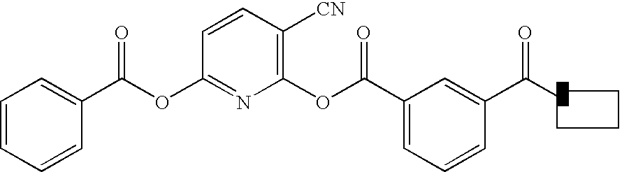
C(C)(C1=CC(C(OC2=C([CN])C=CC(OC(C3=CC=CC=C3)=O)=N2)=O)=CC=C1)=O
